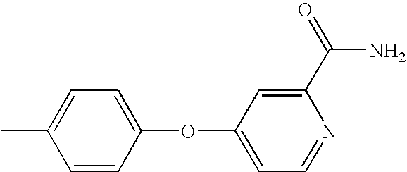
O(C1=CC=NC(C(=O)N)=C1)C1=CC=C(C)C=C1
